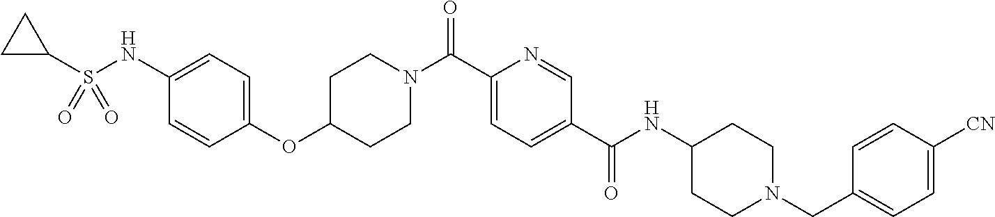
C1(NS(C2CC2)(=O)=O)=CC=C(OC2CCN(C(C3=CC=C(C(NC4CCN(CC5=CC=C([CN])C=C5)CC4)=O)C=N3)=O)CC2)C=C1
